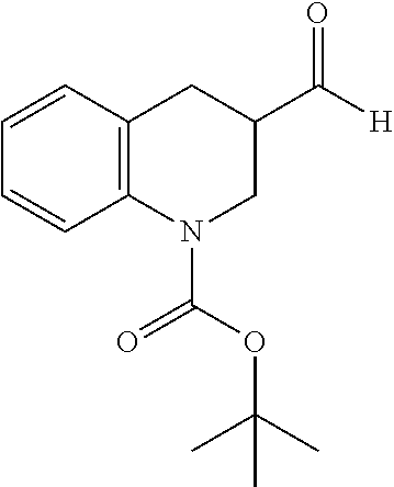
C1=CC=CC2=C1CC(C([H])=O)CN2C(OC(C)(C)C)=O
